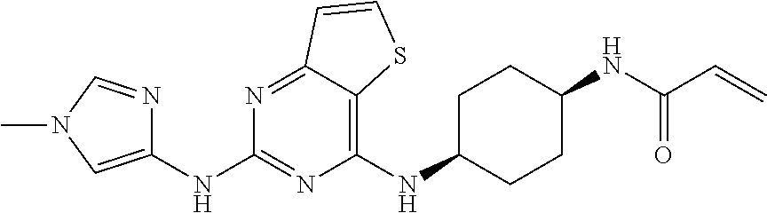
C1(NC2CCC(NC(C=C)=O)CC2)=C2C(=NC(NC3=CN(C)C=N3)=N1)C=CS2
